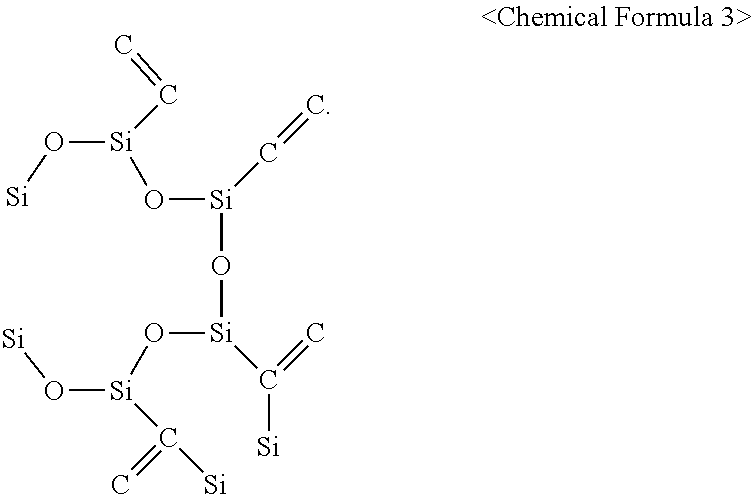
[Si]O[Si](C=C)O[Si](C=C)O[Si](C(=C)[Si])O[Si](O[Si])C([Si])=C
